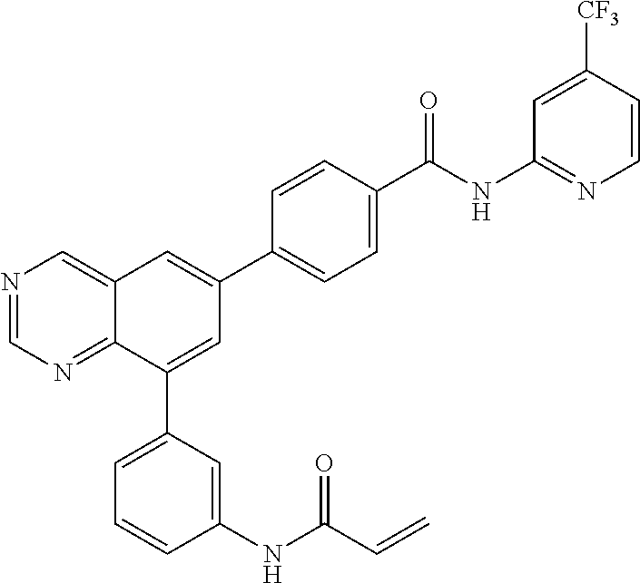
N1=CN=C2C(=C1)C=C(C1=CC=C(C(NC3=NC=CC([CF3])=C3)=O)C=C1)C=C2C1=CC=CC(NC(C=C)=O)=C1
